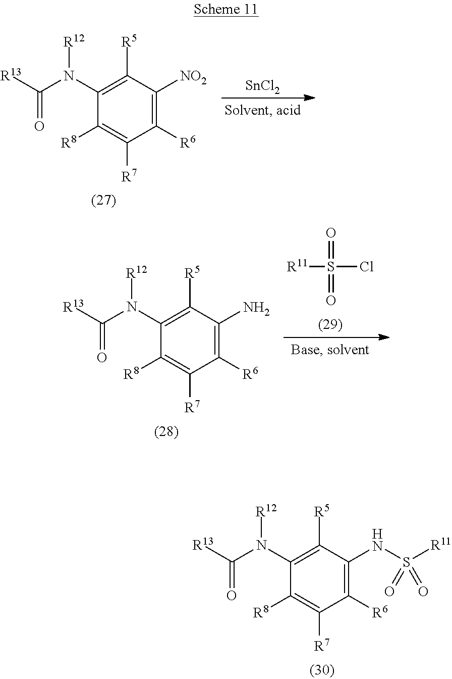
C1([R6])=C([NO2])C([R5])=C(N([R12])C([R13])=O)C([R8])=C1[R7].[SnCl2].C1([R6])=C(N)C([R5])=C(N([R12])C([R13])=O)C([R8])=C1[R7].O=S(=O)(Cl)[R11].C1([R6])=C(NS([R11])(=O)=O)C([R5])=C(N([R12])C([R13])=O)C([R8])=C1[R7]
